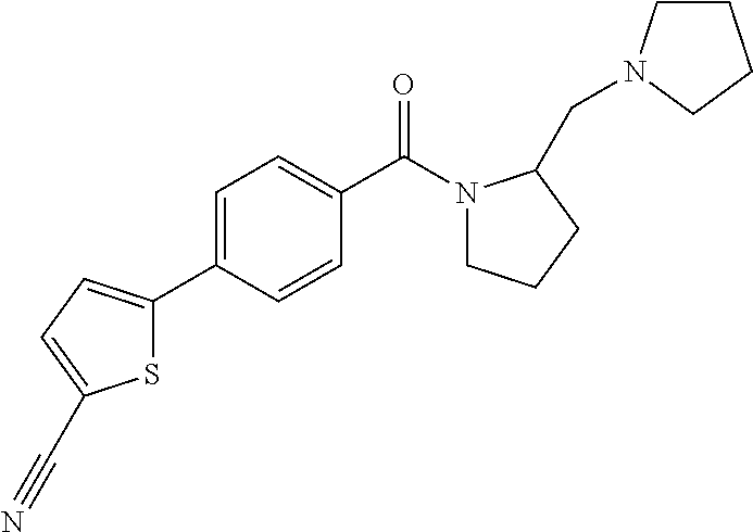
S1C(C2=CC=C(C(N3CCCC3CN3CCCC3)=O)C=C2)=CC=C1C#N
